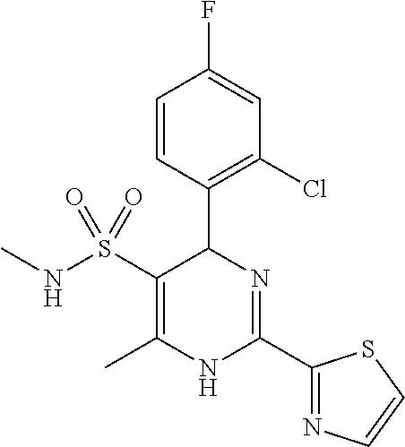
C1=CC(C2C(S(NC)(=O)=O)=C(C)NC(C3=NC=CS3)=N2)=C(Cl)C=C1F
